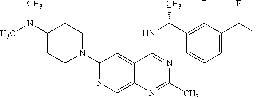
C1(N2CCC(N(C)C)CC2)=NC=C2C(=C1)C(NC(C1=C(F)C(C(F)F)=CC=C1)C)=NC(C)=N2
